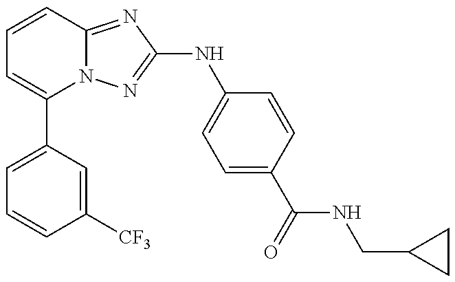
C1=C(C2=CC=CC3=NC(NC4=CC=C(C(=O)NCC5CC5)C=C4)=NN23)C=C([CF3])C=C1
